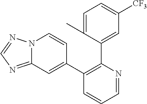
C1=C(C)C(C2=C(C3=CC4=NC=NN4C=C3)C=CC=N2)=CC([CF3])=C1
